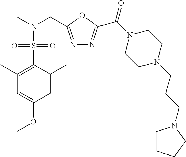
N1=C(CN(C)S(C2=C(C)C=C(OC)C=C2C)(=O)=O)OC(C(N2CCN(CCCN3CCCC3)CC2)=O)=N1
